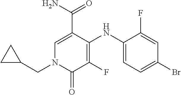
C1(NC2=C(F)C(=O)N(CC3CC3)C=C2C(N)=O)=CC=C(Br)C=C1F
